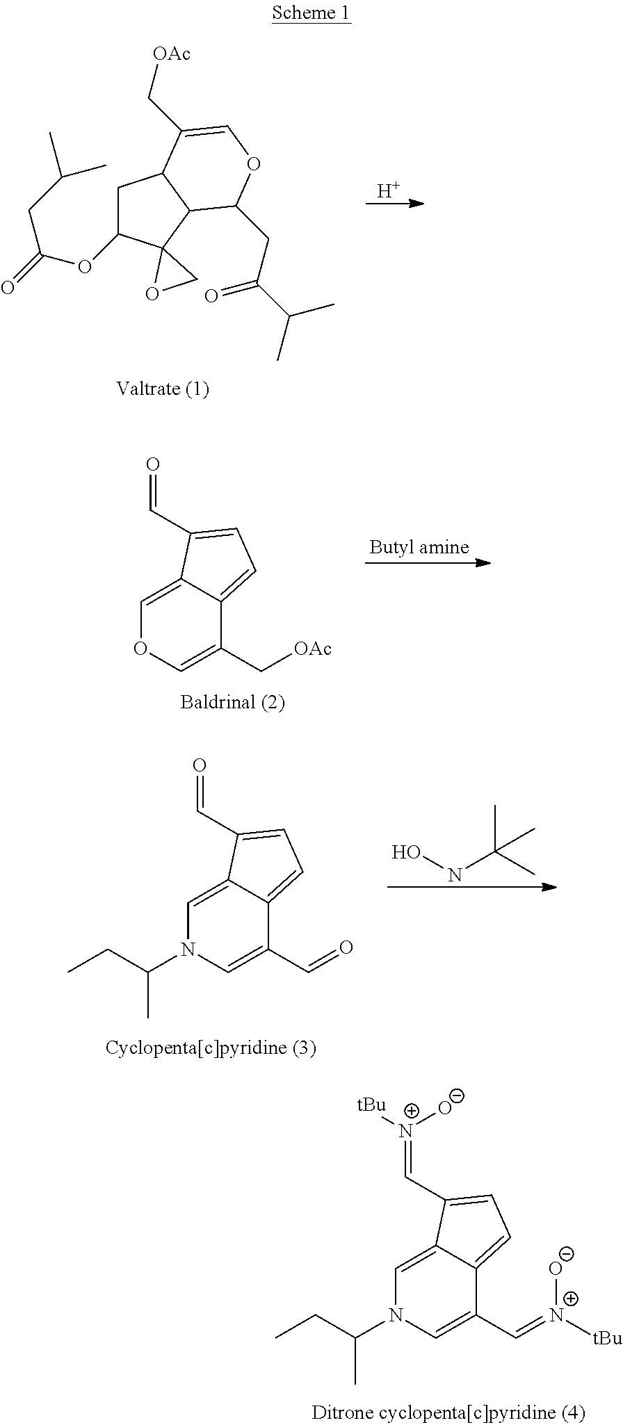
C1C(OC(CC(C)C)=O)C2(C3C1C(C[OAc])=COC3CC(C(C)C)=O)OC2.[H].C12=CC=C(C=O)C1=COC=C2C[OAc].[Butyl amine].C12=CC=C(C=O)C1=CN(C(C)CC)C=C2C=O.ONC(C)(C)C.C12=CC=C(C=[N+]([O-])[tBu])C1=CN(C(C)CC)C=C2C=[N+]([O-])[tBu]
